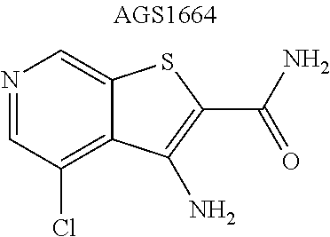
N1=CC(Cl)=C2C(=C1)SC(C(=O)N)=C2N
